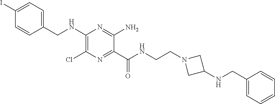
C1=C(I)C=CC(CNC2=C(Cl)N=C(C(NCCN3CC(NCC4=CC=CC=C4)C3)=O)C(N)=N2)=C1
